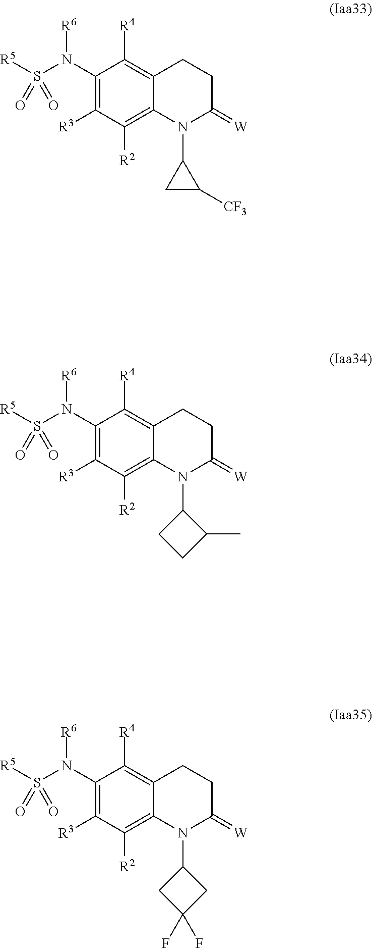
C1(N(S([R5])(=O)=O)[R6])=C([R3])C([R2])=C2C(=C1[R4])CCC(=[W])N2C1CC1[CF3].C1(N(S([R5])(=O)=O)[R6])=C([R3])C([R2])=C2C(=C1[R4])CCC(=[W])N2C1CCC1C.C1(N(S([R5])(=O)=O)[R6])=C([R3])C([R2])=C2C(=C1[R4])CCC(=[W])N2C1CC(F)(F)C1
